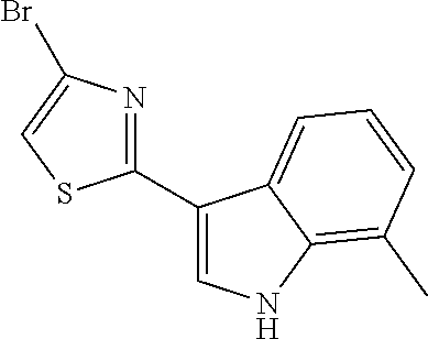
C1(C2=CNC3=C(C)C=CC=C23)=NC(Br)=CS1
